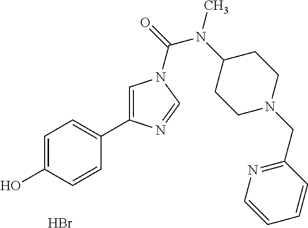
C1=C(O)C=CC(C2=CN(C(=O)N(C3CCN(CC4=NC=CC=C4)CC3)C)C=N2)=C1.Br
